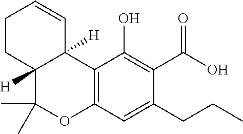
C12=C(C=C(CCC)C(C(=O)O)=C1O)OC(C)(C)C1([H])C2([H])C=CCC1
